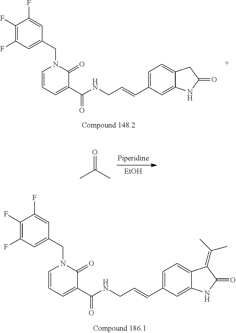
C12=CC(C=CCNC(C3=CC=CN(CC4=CC(F)=C(F)C(F)=C4)C3=O)=O)=CC=C1C(=C(C)C)C(=O)N2.C12=CC(C=CCNC(C3=CC=CN(CC4=CC(F)=C(F)C(F)=C4)C3=O)=O)=CC=C1CC(=O)N2.[EtOH].CC(C)=O
